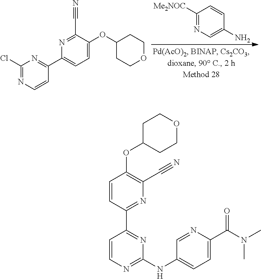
C1=CC(N)=CN=C1[Me2NOC].C1(C#N)=NC(C2=NC(Cl)=NC=C2)=CC=C1OC1CCOCC1.CN(C(C1=CC=C(NC2=NC=CC(C3=NC(C#N)=C(OC4CCOCC4)C=C3)=N2)C=N1)=O)C
